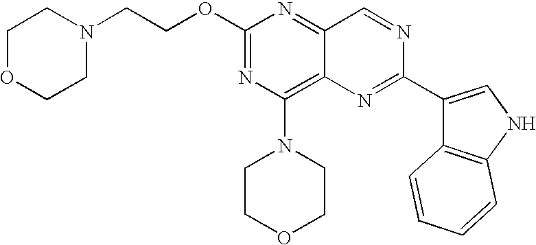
C1(OCCN2CCOCC2)=NC(N2CCOCC2)=C2C(=N1)C=NC(C1=CNC3=C1C=CC=C3)=N2
